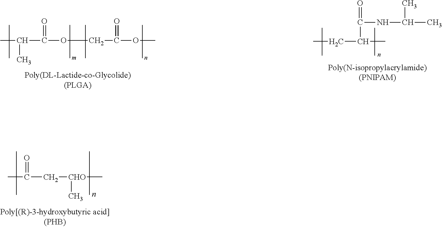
CC(C(OCC(OC)=O)=O)C.CCC(C(=O)NC(C)C)C.CC(C[CHO](C)C)=O
